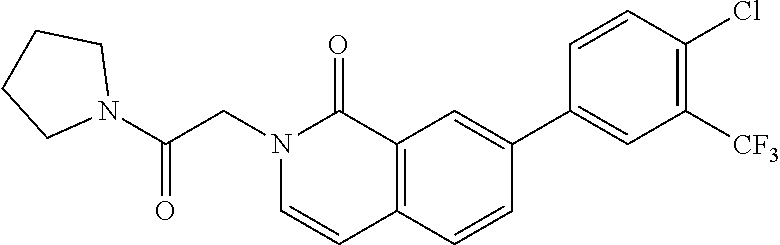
N1(CC(=O)N2CCCC2)C=CC2=C(C1=O)C=C(C1=CC([CF3])=C(Cl)C=C1)C=C2
